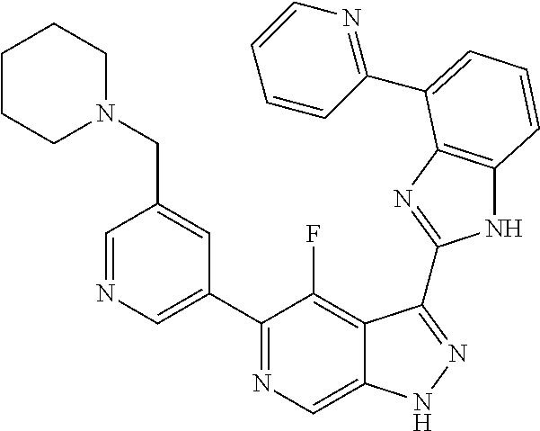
C1=NC=C(C2=NC=C3C(=C2F)C(C2=NC4=C(N2)C=CC=C4C2=NC=CC=C2)=NN3)C=C1CN1CCCCC1
